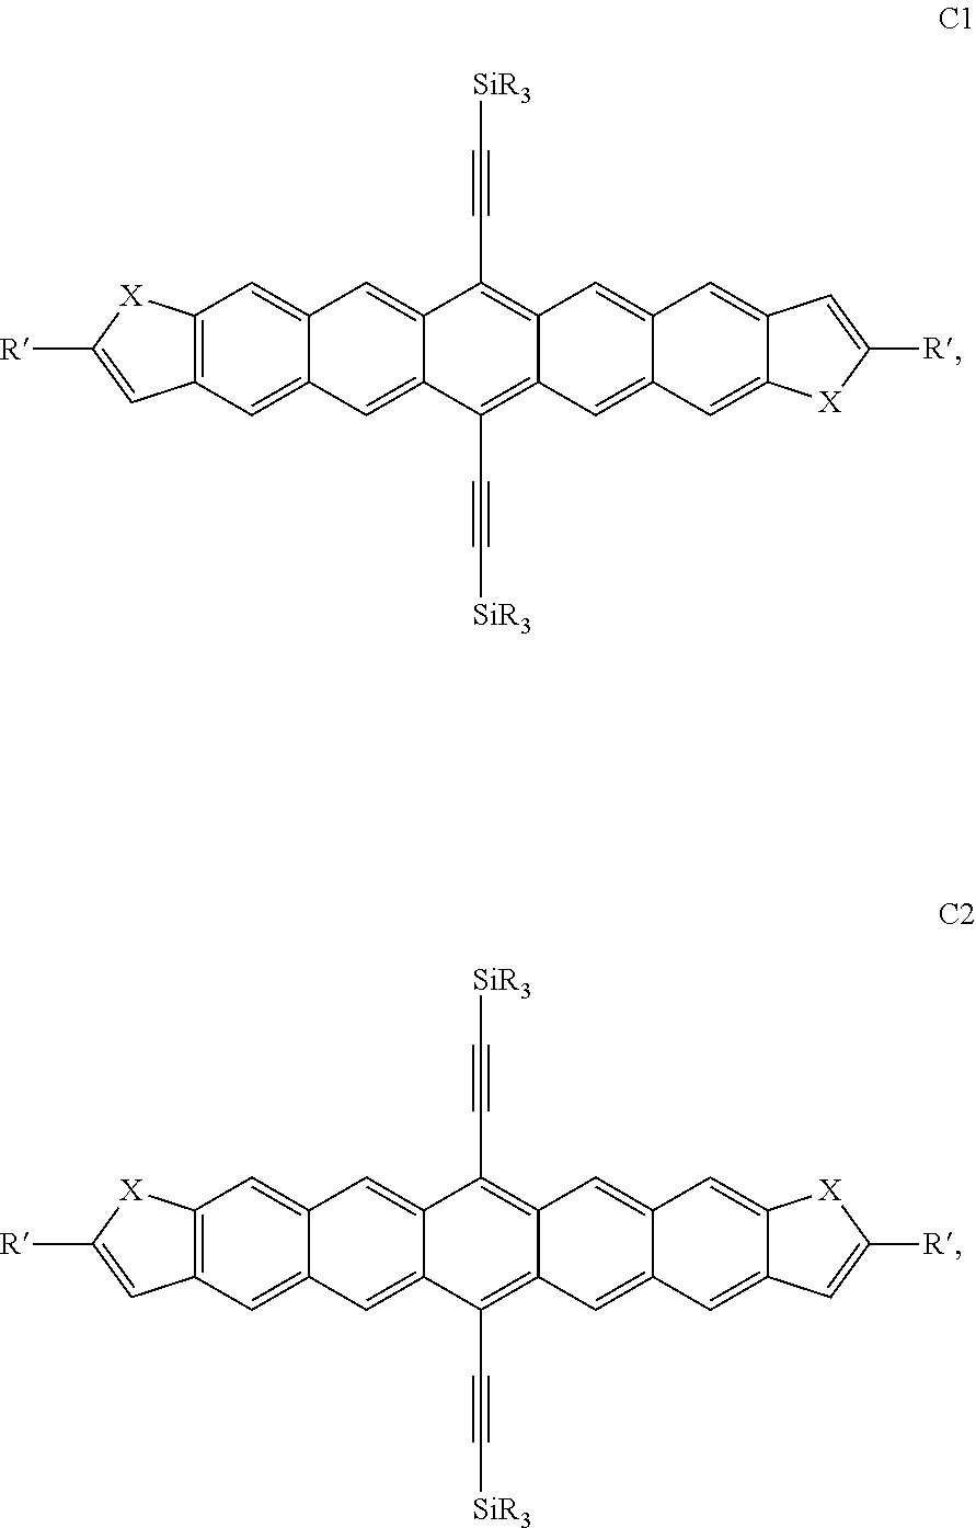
C12=C(C=C3C(=C1)C=C1C(=C3)C(C#C[SiR3])=C3C(=C1C#C[SiR3])C=C1C(=C3)C=C3C(=C1)C=C([R])[X]3)C=C([R])[X]2.C12=C(C=C3C(=C1)C=C1C(=C3)C(C#C[SiR3])=C3C(=C1C#C[SiR3])C=C1C(=C3)C=C3C(=C1)[X]C([R])=C3)C=C([R])[X]2
